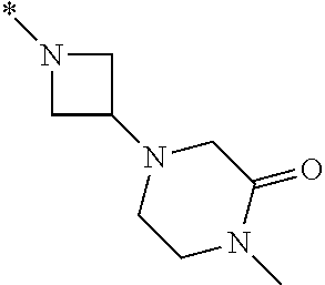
C1N(*)CC1N1CCN(C)C(=O)C1
